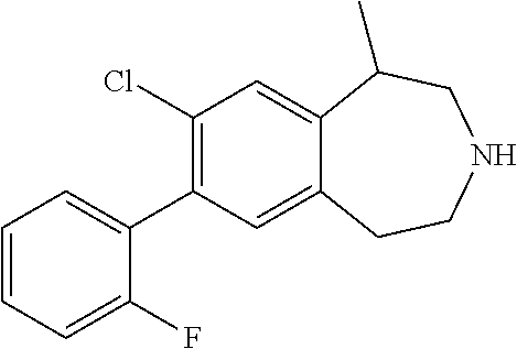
C1(Cl)=C(C2=CC=CC=C2F)C=C2C(=C1)C(C)CNCC2
